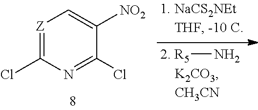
[Z]1=C(Cl)N=C(Cl)C([NO2])=C1.[R5]N
